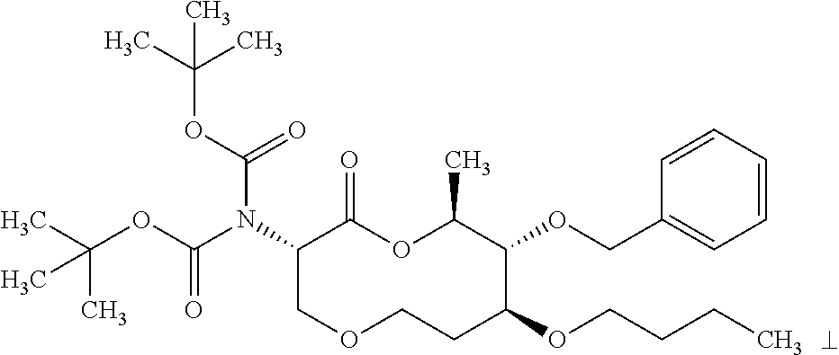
N(C1COCCC(OCCCC)C(OCC2=CC=CC=C2)C(C)OC1=O)(C(OC(C)(C)C)=O)C(OC(C)(C)C)=O
